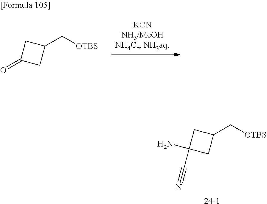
[24-1].C1(C[OTBS])CC(N)(C#N)C1.C1(C[OTBS])CC(=O)C1
